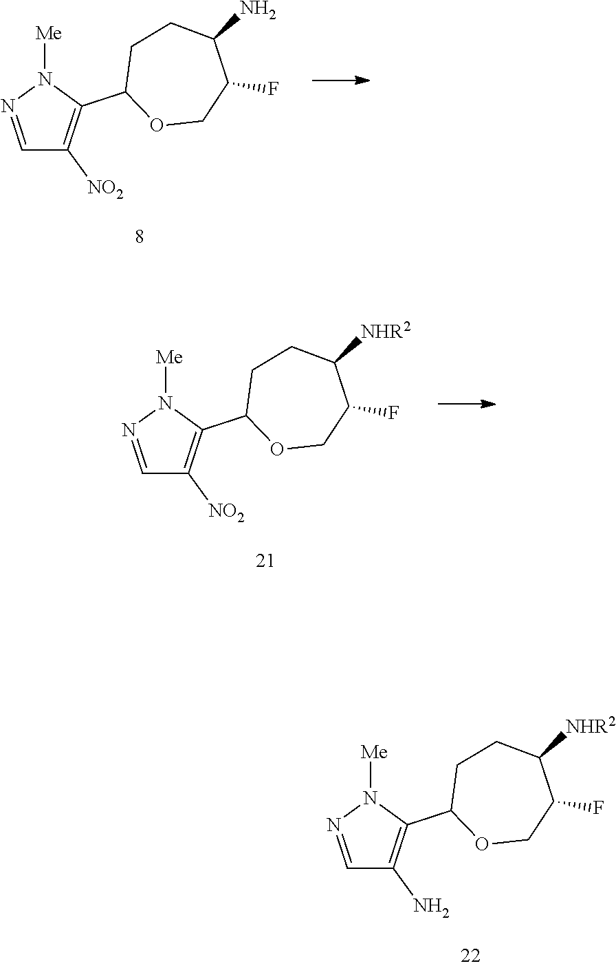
C1=NN([Me])C(C2OCC(F)C(N)CC2)=C1[NO2].C1=NN([Me])C(C2OCC(F)C([NHR2])CC2)=C1[NO2].C1=NN([Me])C(C2OCC(F)C([NHR2])CC2)=C1N
